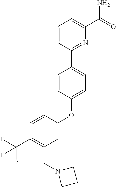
O(C1=CC=C(C2=NC(C(N)=O)=CC=C2)C=C1)C1=CC(CN2CCC2)=C(C(F)(F)F)C=C1
